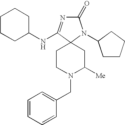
C1CN(CC2=CC=CC=C2)C([Me])CC12C(NC1CCCCC1)=NC(=O)N2C1CCCC1
